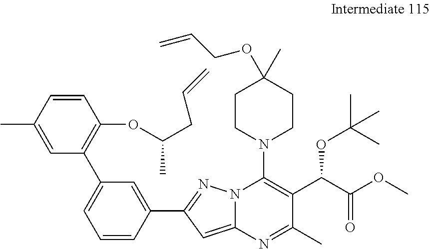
C1=CC(C)=CC(C2=CC=CC(C3=NN4C(=C3)N=C(C)C(C(C(OC)=O)OC(C)(C)C)=C4N3CCC(OCC=C)(C)CC3)=C2)=C1OC(CC=C)C
